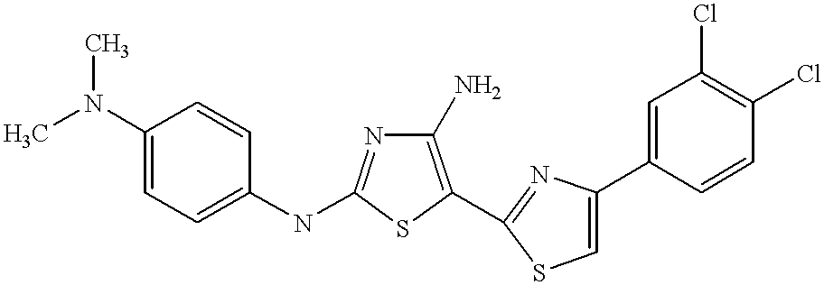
C1(N)=C(C2=NC(C3=CC(Cl)=C(Cl)C=C3)=CS2)SC(NC2=CC=C(N(C)C)C=C2)=N1
